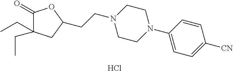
C1(=O)C(CC)(CC)CC(CCN2CCN(C3=CC=C([CN])C=C3)CC2)O1.Cl
